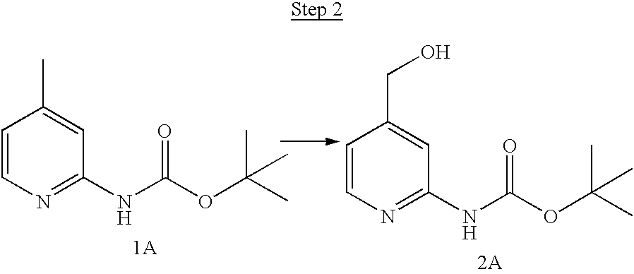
C1=CN=C(NC(OC(C)(C)C)=O)C=C1C.[1A].C1=CN=C(NC(OC(C)(C)C)=O)C=C1CO.[2A]
